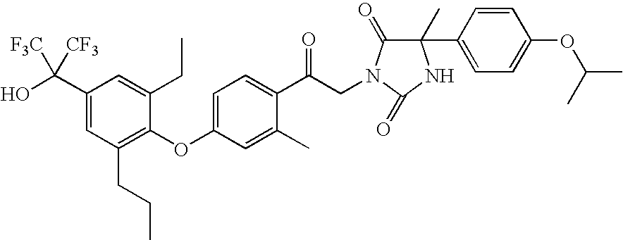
C1(C(O)([CF3])[F3C])=CC(CCC)=C(OC2=CC=C(C(CN3C(=O)C(C)(C4=CC=C(OC(C)C)C=C4)NC3=O)=O)C(C)=C2)C(CC)=C1
